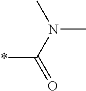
*C(N(C)C)=O
